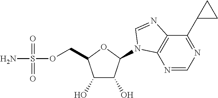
C1(O)C(O)C(N2C3=C(C(C4CC4)=NC=N3)N=C2)OC1COS(N)(=O)=O
